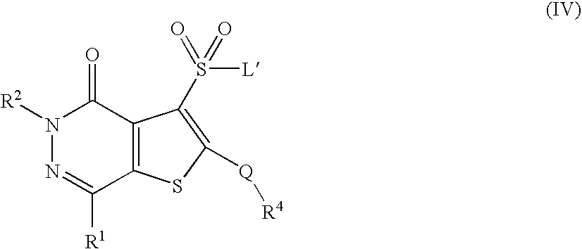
N1([R2])N=C([R1])C2=C(C1=O)C(S(=O)([L])=O)=C([Q][R4])S2
